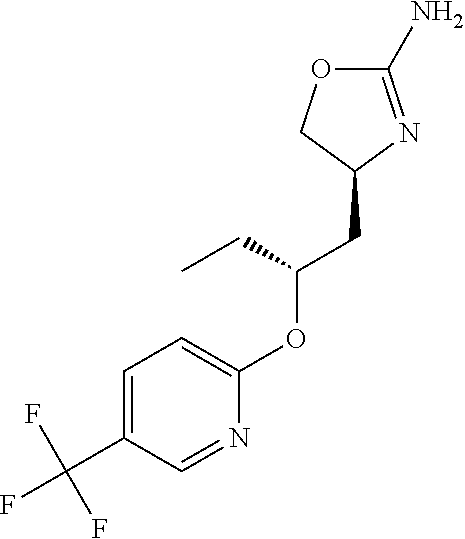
C1(N)=NC(CC(OC2=CC=C(C(F)(F)F)C=N2)CC)CO1
